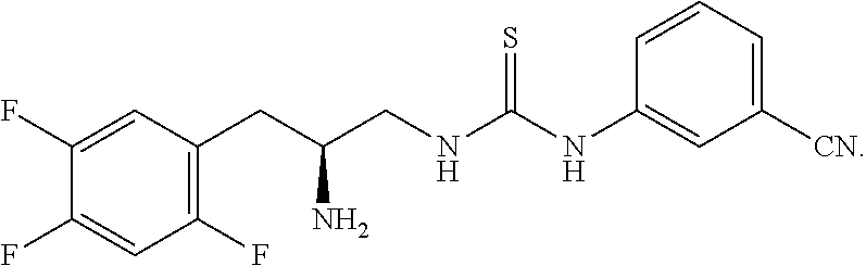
C1=C(F)C(F)=CC(F)=C1CC(CNC(NC1=CC([CN])=CC=C1)=S)N
